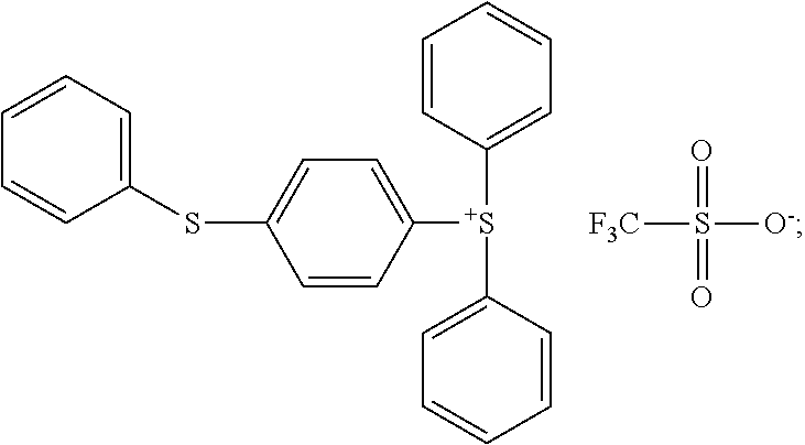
C1=CC([S+](C2=CC=CC=C2)C2=CC=C(SC3=CC=CC=C3)C=C2)=CC=C1.O=S(=O)([O-])[F3C]
